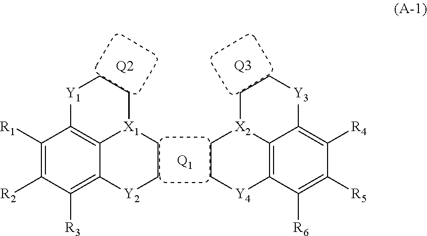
C1([R1])=C([R2])C([R3])=C2C3=C1[Y1]CC[X1]3CC[Y2]2.C1C[Y4]C2=C3[X2]1CC[Y3]C3=C([R4])C([R5])=C2[R6].[Q1].[Q2].[Q3]
